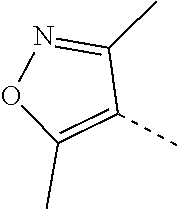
C1(C)=C(C)ON=C1C
